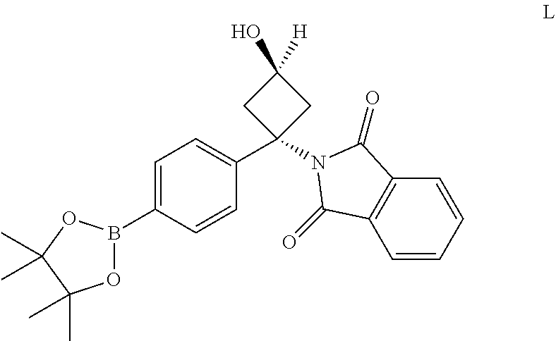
C1=CC=CC2=C1C(=O)N(C1(C3=CC=C(B4OC(C)(C)C(C)(C)O4)C=C3)CC(O)([H])C1)C2=O
